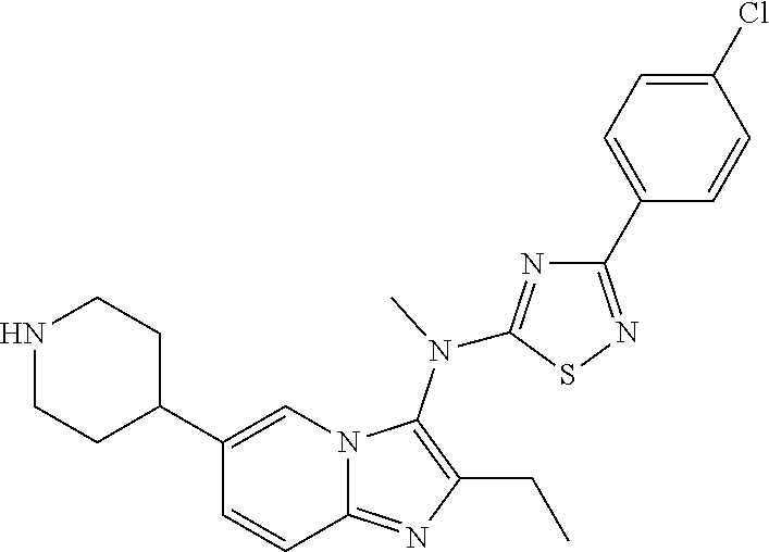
C1(C2=CN3C(=NC(CC)=C3N(C)C3=NC(C4=CC=C(Cl)C=C4)=NS3)C=C2)CCNCC1
